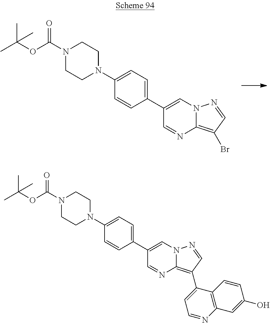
C1(C2=CN3C(=C(Br)C=N3)N=C2)=CC=C(N2CCN(C(OC(C)(C)C)=O)CC2)C=C1.C1(C2=CN3C(=C(C4=CC=NC5=C4C=CC(O)=C5)C=N3)N=C2)=CC=C(N2CCN(C(OC(C)(C)C)=O)CC2)C=C1
